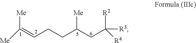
[Me]C(=CCCC(CC([R4])([R3])[R2])[Me])[Me]
